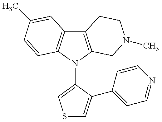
C12=C(N(C3=CSC=C3C3=CC=NC=C3)C3=C1C=C(C)C=C3)CN(C)CC2
